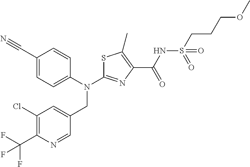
C1(C#N)=CC=C(N(C2=NC(C(NS(CCCOC)(=O)=O)=O)=C(C)S2)CC2=CC(Cl)=C(C(F)(F)F)N=C2)C=C1
